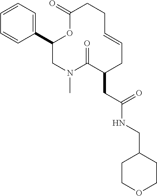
C1(C2=CC=CC=C2)CN(C)C(=O)C(CC(NCC2CCOCC2)=O)CC=CCCC(=O)O1
